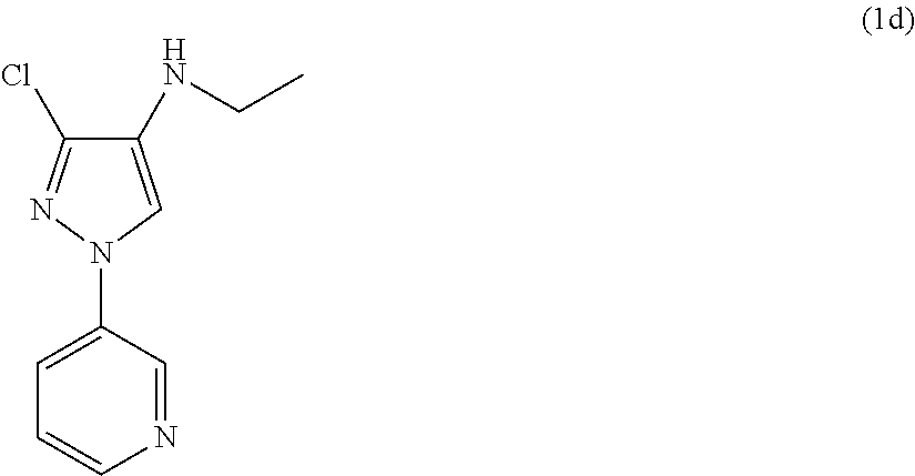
C1(N2N=C(Cl)C(NCC)=C2)=CC=CN=C1
